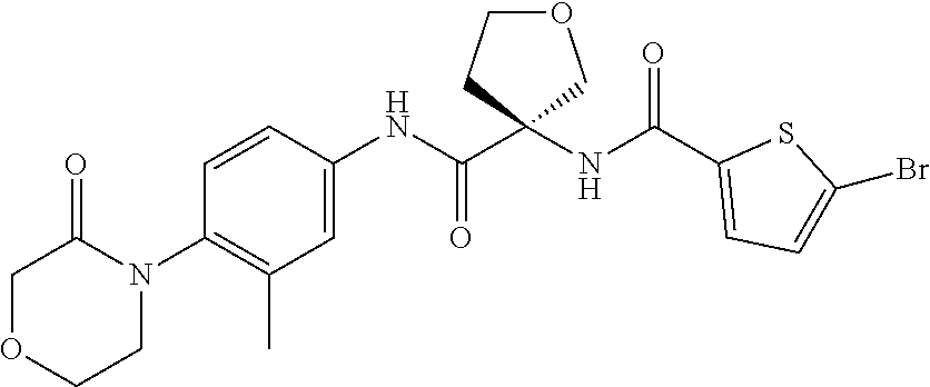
N1(C2=C(C)C=C(NC(C3(NC(C4=CC=C(Br)S4)=O)COCC3)=O)C=C2)C(=O)COCC1
